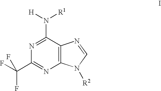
C1(N([H])[R1])=NC(C(F)(F)F)=NC2=C1N=CN2[R2]
